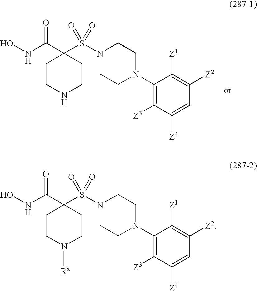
ONC(C1(S(N2CCN(C3=C([Z3])C([Z4])=CC([Z2])=C3[Z1])CC2)(=O)=O)CCNCC1)=O.ONC(C1(S(N2CCN(C3=C([Z3])C([Z4])=CC([Z2])=C3[Z1])CC2)(=O)=O)CCN([Rx])CC1)=O
